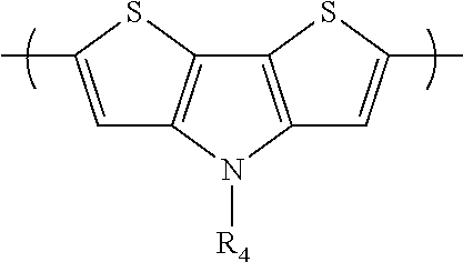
CC1=CC2=C(S1)C1=C(N2[R4])C=C(C)S1
